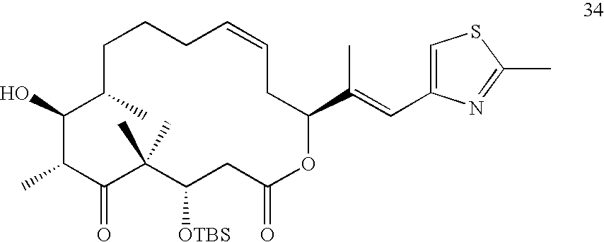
C1C(C)C(O)C(C)C(=O)C(C)(C)C([OTBS])CC(=O)OC(C(C)=CC2=CSC(C)=N2)CC=CCC1
